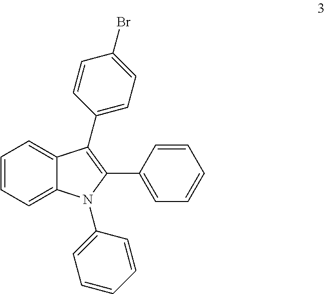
C1=CC=C2C(=C1)C(C1=CC=C(Br)C=C1)=C(C1=CC=CC=C1)N2C1=CC=CC=C1
